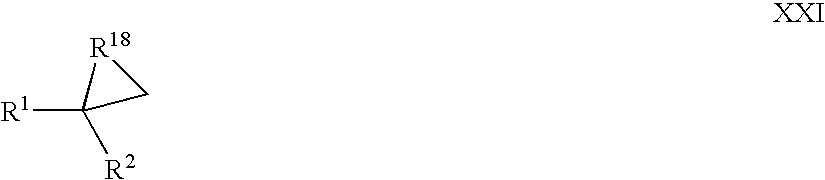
[R18]1C([R1])([R2])C1
